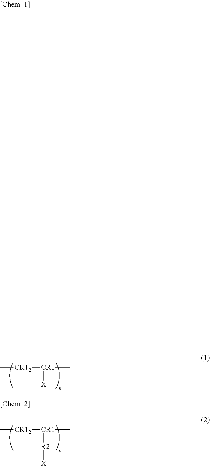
C[CR12][CR1](C)[X].C[CR12][CR1](C)[R2][X]
